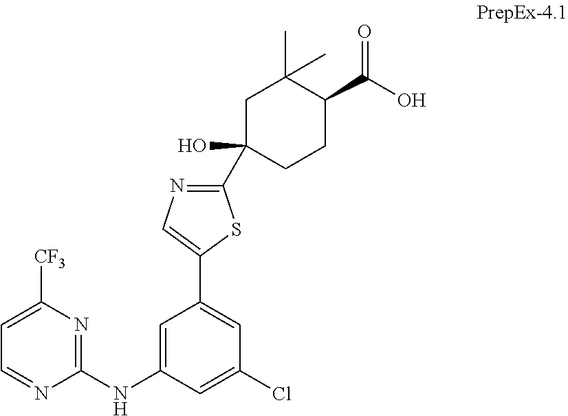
C1(NC2=CC(C3=CN=C(C4(O)CCC(C(O)=O)C(C)(C)C4)S3)=CC(Cl)=C2)=NC([CF3])=CC=N1
